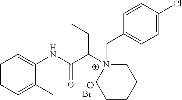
C1=CC=C(C)C(NC(C([N+]2(CC3=CC=C(Cl)C=C3)CCCCC2)CC)=O)=C1C.[Br-]
